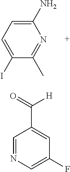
C1(N)=CC=C(I)C(C)=N1.C1=NC=C(F)C=C1C(=O)[H]
